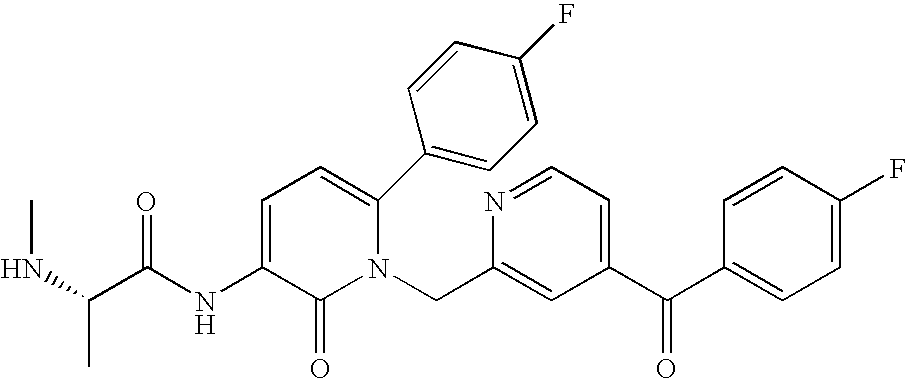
C1(C(C2=CC=NC(CN3C(C4=CC=C(F)C=C4)=CC=C(NC(C(NC)C)=O)C3=O)=C2)=O)=CC=C(F)C=C1
